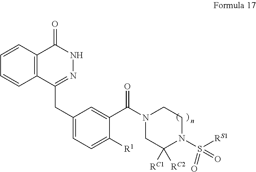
C1=CC2=C(C=C1)C(CC1=CC=C([R1])C(C(N3CC([RC1])([RC2])N(S([RS1])(=O)=O)CC3)=O)=C1)=NNC2=O
